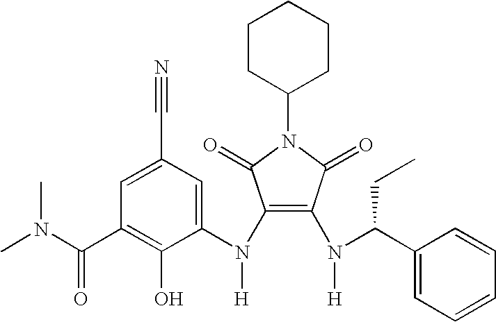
C1(N(C2=CC(C#N)=CC(C(N(C)C)=O)=C2O)[H])=C(N([H])C(C2=CC=CC=C2)CC)C(=O)N(C2CCCCC2)C1=O
